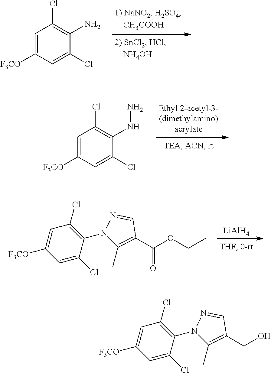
C1=C([F3CO])C=C(Cl)C(N)=C1Cl.C1=C([F3CO])C=C(Cl)C(NN)=C1Cl.[LiAlH4].C1(Cl)=CC([F3CO])=CC(Cl)=C1N1C(C)=C(C(OCC)=O)C=N1.C1(Cl)=CC([F3CO])=CC(Cl)=C1N1C(C)=C(CO)C=N1
